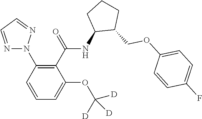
N1(C2=C(C(=O)NC3C(COC4=CC=C(F)C=C4)CCC3)C(OC([D])([D])[D])=CC=C2)N=CC=N1
